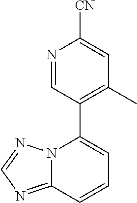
C12=NC=NN1C(C1=C(C)C=C([CN])N=C1)=CC=C2
